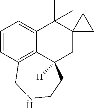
C1=CC2=C3C(=C1)C(C)(C)C1(CC3([H])CCNC2)CC1
